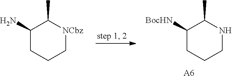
C1(N)CCC[NCbz]C1C.C1([BocHN])CCCNC1C.[A6]
